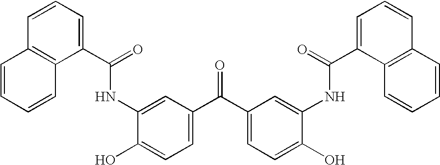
OC1=CC=C(C(C2=CC=C(O)C(NC(C3=CC=CC4=C3C=CC=C4)=O)=C2)=O)C=C1NC(C1=CC=CC2=C1C=CC=C2)=O
